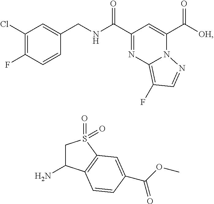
C1(Cl)=C(F)C=CC(CNC(=O)C2=NC3=C(F)C=NN3C(C(=O)[OH])=C2)=C1.C1C(N)C2=C(S1(=O)=O)C=C(C(=O)OC)C=C2
